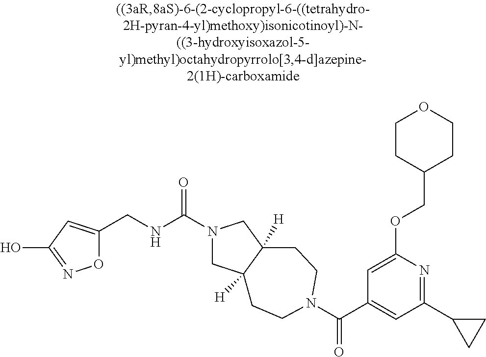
O1C(CNC(N2CC3([H])C([H])(C2)CCN(C(C2=CC(C4CC4)=NC(OCC4CCOCC4)=C2)=O)CC3)=O)=CC(O)=N1
